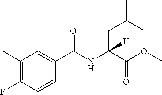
C1(C)=C(F)C=CC(C(NC(C(OC)=O)(CC(C)C)[H])=O)=C1
